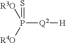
P([Q2][H])([R4O])([R3O])=S
